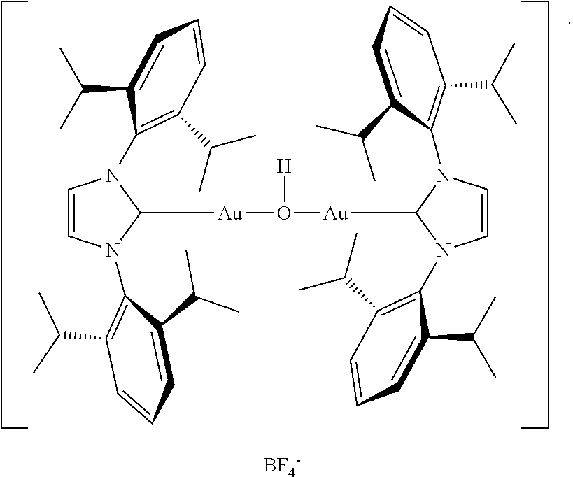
C(C)(C)C1=CC=CC(C(C)C)=C1N1C=CN(C2=C(C(C)C)C=CC=C2C(C)C)C1[Au]O([H])[Au]C1N(C2=C(C(C)C)C=CC=C2C(C)C)C=CN1C1=C(C(C)C)C=CC=C1C(C)C.[BF4-]
